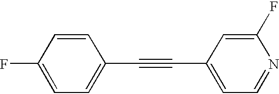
FC1=CC=C(C#CC2=CC=NC(F)=C2)C=C1
